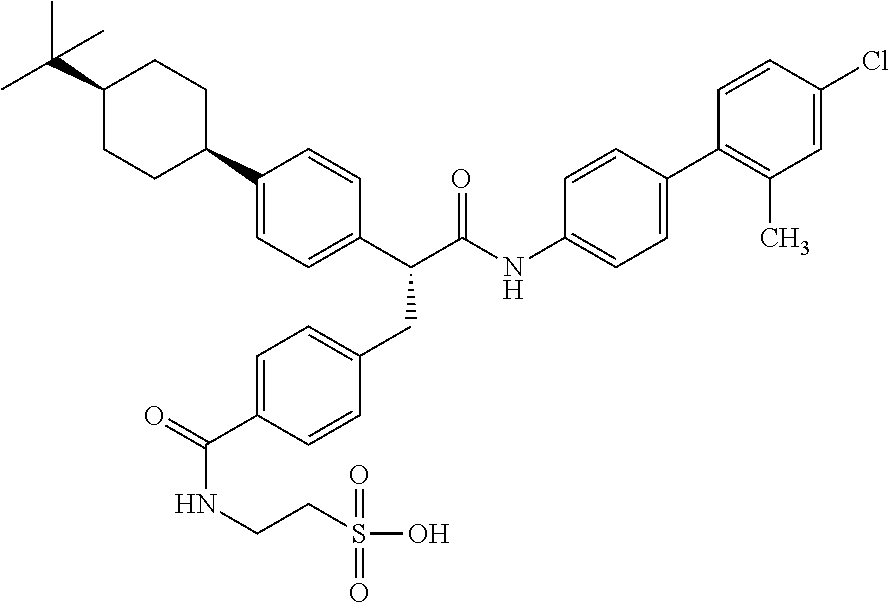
C1(C2CCC(C(C)(C)C)CC2)=CC=C(C(C(NC2=CC=C(C3=C(C)C=C(Cl)C=C3)C=C2)=O)CC2=CC=C(C(=O)NCCS(O)(=O)=O)C=C2)C=C1
